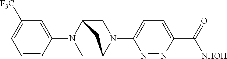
C1=CC(N2CC3N(C4=CC=C(C(=O)[NHOH])N=N4)CC2C3)=CC([F3C])=C1
